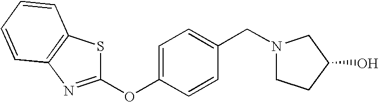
C1=C(OC2=NC3=C(S2)C=CC=C3)C=CC(CN2CCC(O)C2)=C1
